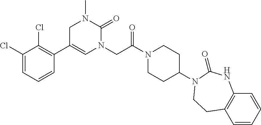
C1=C(Cl)C(Cl)=C(C2=CN(CC(N3CCC(N4C(=O)NC5=C(C=CC=C5)CC4)CC3)=O)C(=O)N(C)C2)C=C1
